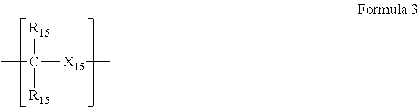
CC([X15]C)([R15])[R15]
